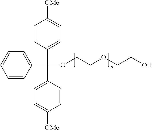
C1=C(C(C2=CC=C([OMe])C=C2)(OCCOCCO)C2=CC=C([OMe])C=C2)C=CC=C1
